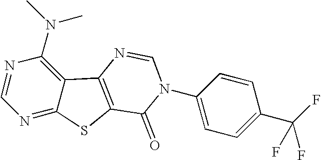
C1=NC(N(C)C)=C2C(=N1)SC1=C2N=CN(C2=CC=C(C(F)(F)F)C=C2)C1=O
